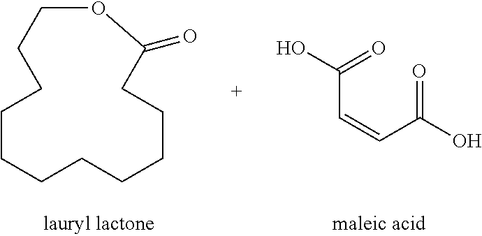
C1CCCCCCCCC(=O)OCC1.OC(=O)C=CC(O)=O
